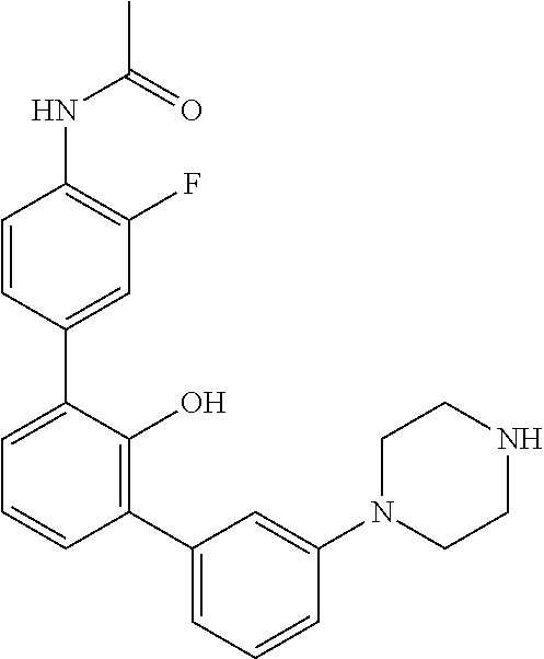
C1(NC(C)=O)=C(F)C=C(C2=CC=CC(C3=CC=CC(N4CCNCC4)=C3)=C2O)C=C1
